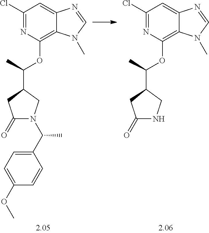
C1(Cl)=NC(OC(C2CC(=O)NC2)C)=C2C(=C1)N=CN2C.C1(Cl)=NC(OC(C2CC(=O)N(C(C3=CC=C(OC)C=C3)C)C2)C)=C2C(=C1)N=CN2C
